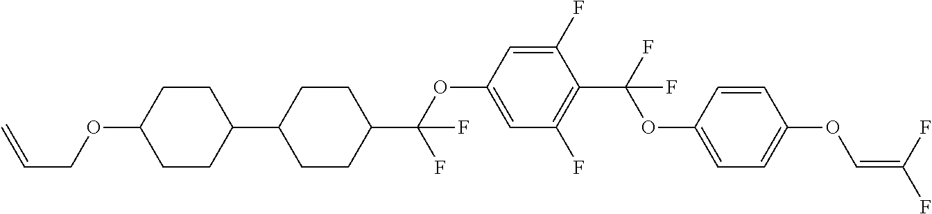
C1CC(C2CCC(C(OC3=CC(F)=C(C(F)(OC4=CC=C(OC=C(F)F)C=C4)F)C(F)=C3)(F)F)CC2)CCC1OCC=C
